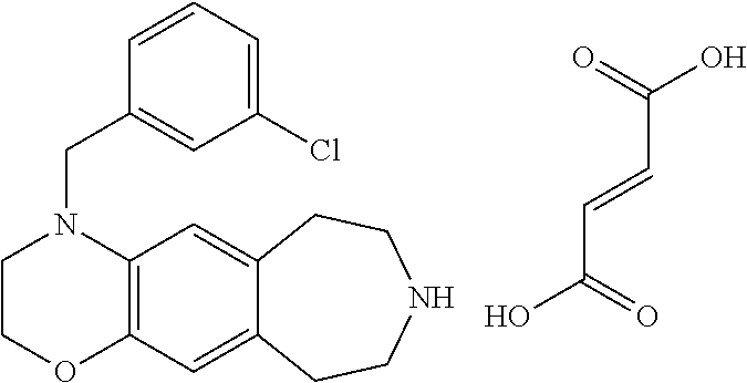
C12=C(C=C3C(=C1)CCNCC3)OCCN2CC1=CC(Cl)=CC=C1.C(C(=O)O)=CC(O)=O
